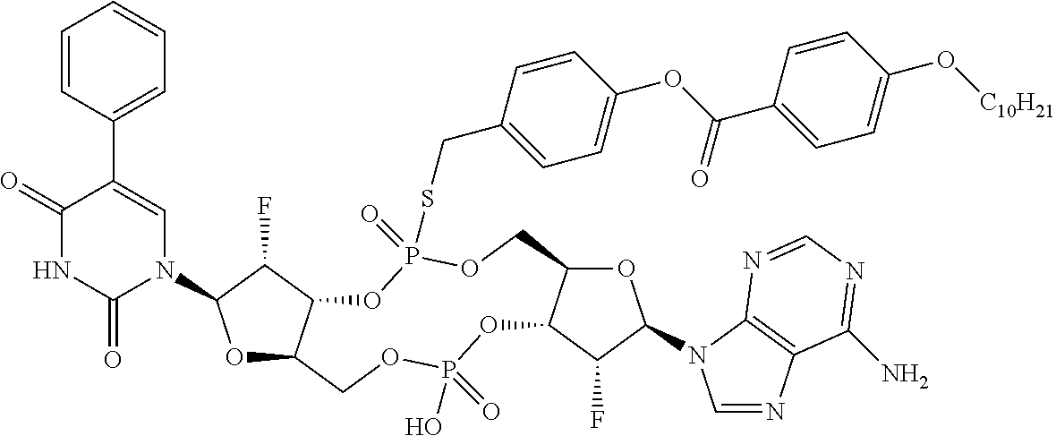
O1C2C(C(F)C1N1C=C(C3=CC=CC=C3)C(=O)NC1=O)OP(=O)(SCC1=CC=C(OC(C3=CC=C(O[C10H21])C=C3)=O)C=C1)OCC1C(OP(O)(=O)OC2)C(F)C(N2C=NC3=C2N=CN=C3N)O1
